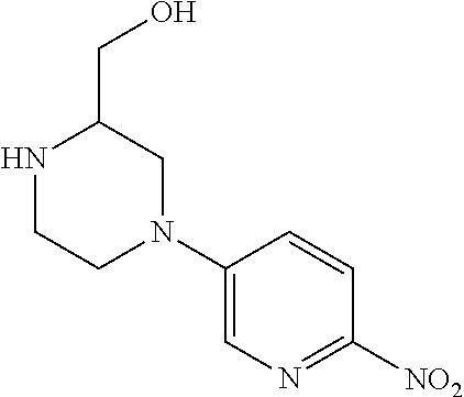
N1CCN(C2=CN=C([NO2])C=C2)CC1CO
